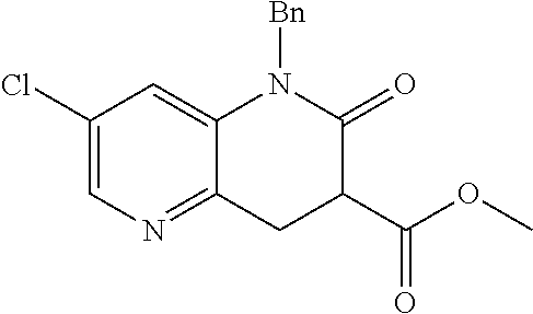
C1(Cl)=CN=C2C(=C1)N([Bn])C(=O)C(C(OC)=O)C2
